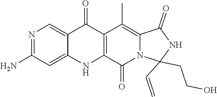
N1=C(N)C=C2C(=C1)C(=O)C1=C(N2)C(=O)N2C(=C1C)C(=O)NC2(C=C)CCO
